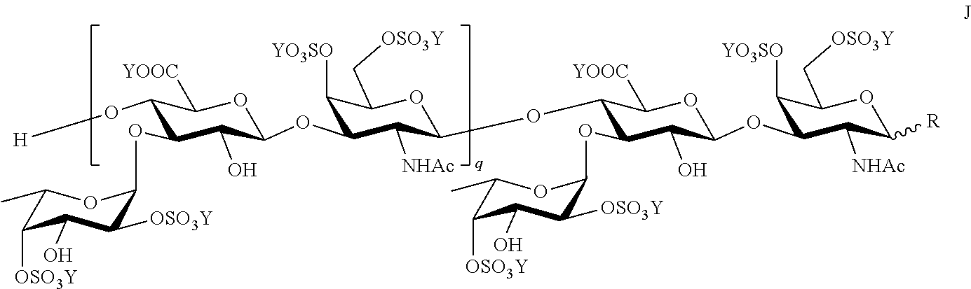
C1(O[H])C(OC2C([OSO3Y])C(O)C([OSO3Y])C(C)O2)C(O)C(OC2C([YO3SO])C(C[OSO3Y])OC(OC3C(OC4C([OSO3Y])C(O)C([OSO3Y])C(C)O4)C(O)C(OC4C([YO3SO])C(C[OSO3Y])OC([R])C4[NHAc])OC3[YOOC])C2[NHAc])OC1[YOOC]
